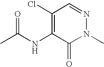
N(C1=C(Cl)C=NN(C)C1=O)C(C)=O
